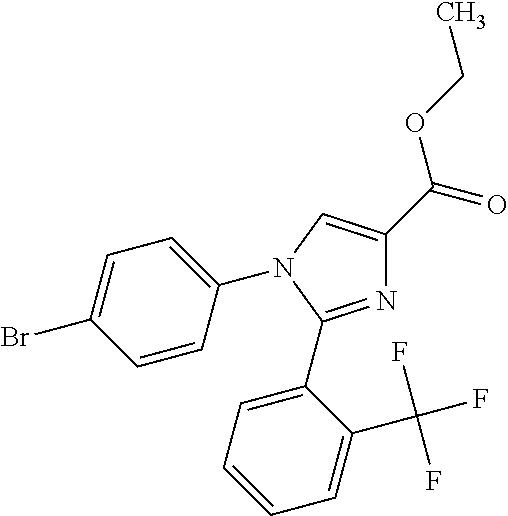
N1=C(C2=CC=CC=C2C(F)(F)F)N(C2=CC=C(Br)C=C2)C=C1C(=O)OCC
